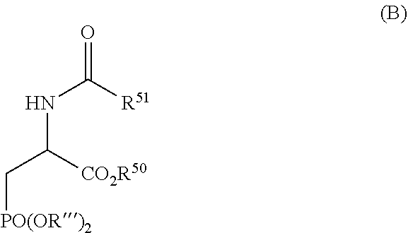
[PO(OR)2]CC(NC(=O)[R51])[CO2R50]
